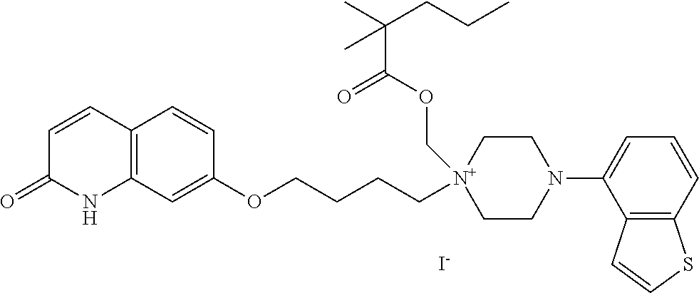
[I-].C12=C(C=C(OCCCC[N+]3(COC(C(C)(CCC)C)=O)CCN(C4=CC=CC5=C4C=CS5)CC3)C=C1)NC(=O)C=C2
